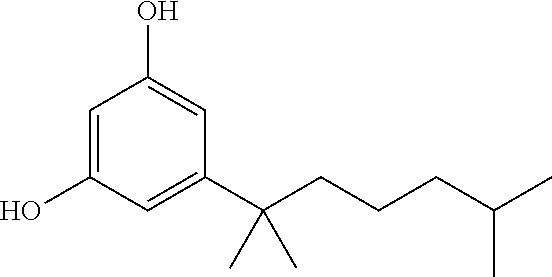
C1=C(O)C=C(C(CCCC(C)C)(C)C)C=C1O
